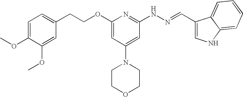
C1(CCOC2=CC(N3CCOCC3)=CC(NN=CC3=CNC4=CC=CC=C34)=N2)=CC=C(OC)C(OC)=C1
